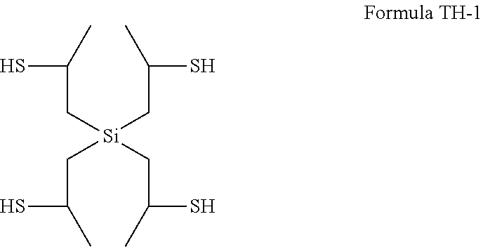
C(C[Si](CC(C)S)(CC(S)C)CC(C)S)(C)S
